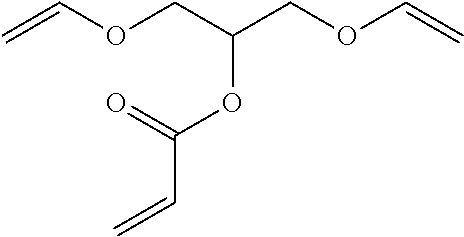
C=COCC(COC=C)OC(C=C)=O
